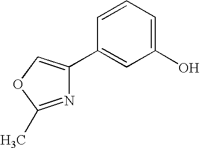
C1(C2=COC(C)=N2)=CC(O)=CC=C1
